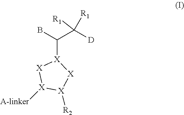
BC(C([D])([R1])[R1])[X]1[X][X]([A-linker])[X]([R2])[X]1
